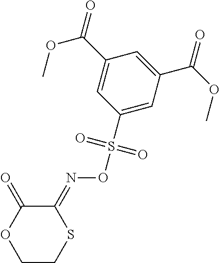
C1CSC(=NOS(C2=CC(C(OC)=O)=CC(C(=O)OC)=C2)(=O)=O)C(=O)O1
